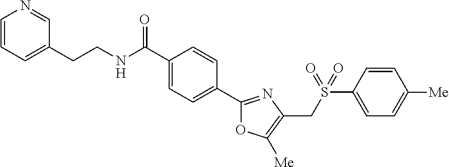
C1(C(=O)NCCC2=CC=CN=C2)=CC=C(C2=NC(CS(C3=CC=C([Me])C=C3)(=O)=O)=C([Me])O2)C=C1
